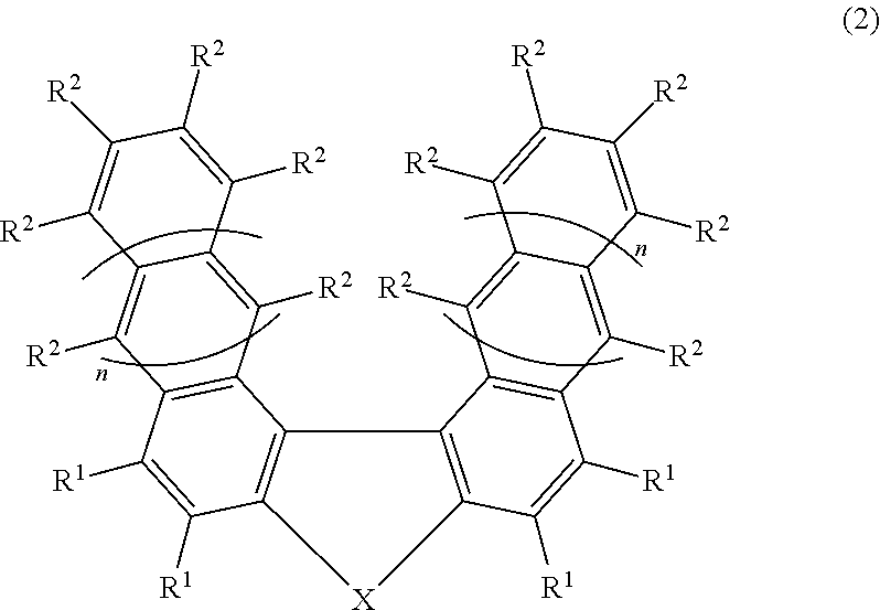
C12=C(C([R1])=C([R1])C3=C1C([R2])=C1C(=C3[R2])C([R2])=C([R2])C([R2])=C1[R2])[X]C1=C2C2=C(C([R1])=C1[R1])C([R2])=C1C(=C2[R2])C([R2])=C([R2])C([R2])=C1[R2]
